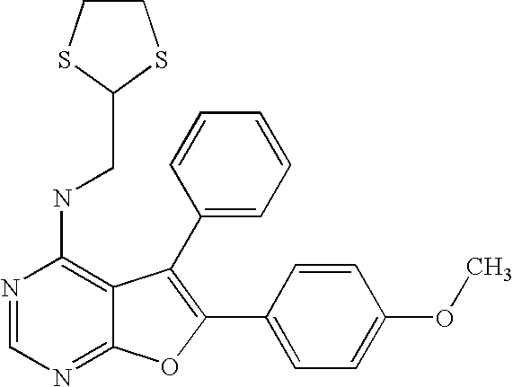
N1=CN=C2C(=C1NCC1SCCS1)C(C1=CC=CC=C1)=C(C1=CC=C(OC)C=C1)O2
